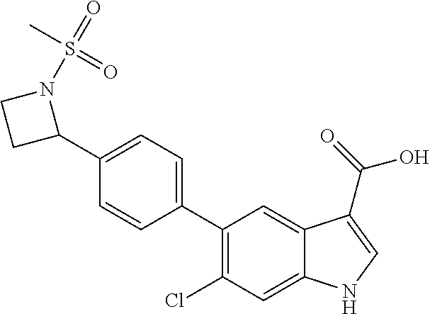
C1(C2=C(Cl)C=C3C(=C2)C(C(O)=O)=CN3)=CC=C(C2N(S(=O)(C)=O)CC2)C=C1
